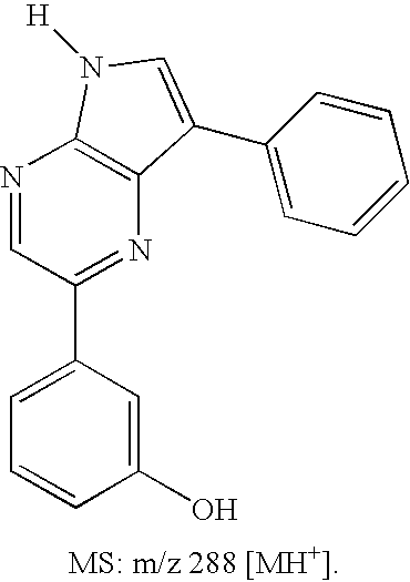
C1=C(C2=NC3=C(N=C2)N([H])C=C3C2=CC=CC=C2)C=C(O)C=C1
